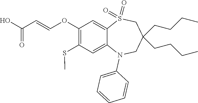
OC(=O)C=COC1=C(SC)C=C2C(=C1)S(=O)(=O)CC(CCCC)(CCCC)CN2C1=CC=CC=C1
